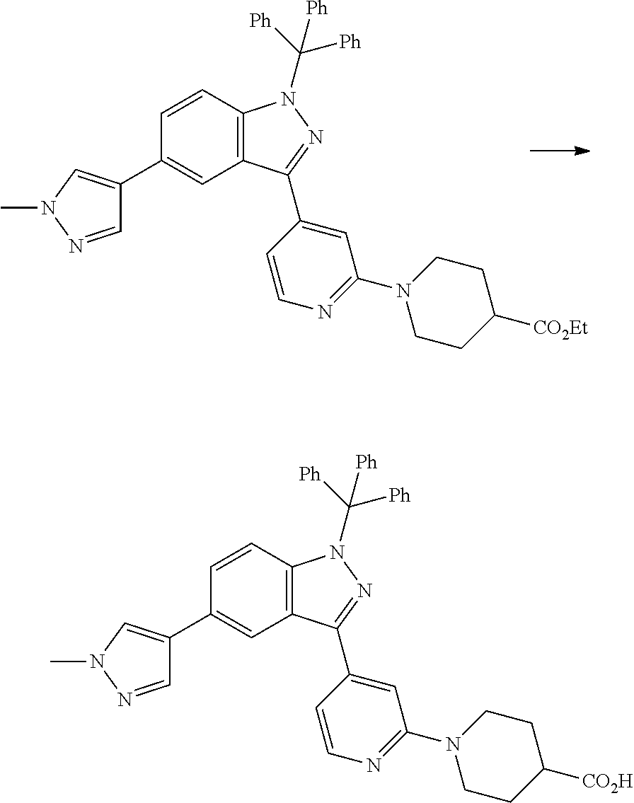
C1=CC2=C(C=C1C1=CN(C)N=C1)C(C1=CC(N3CCC([CO2Et])CC3)=NC=C1)=NN2C([Ph])([Ph])[Ph].C1=CC2=C(C=C1C1=CN(C)N=C1)C(C1=CC(N3CCC([CO2H])CC3)=NC=C1)=NN2C([Ph])([Ph])[Ph]
